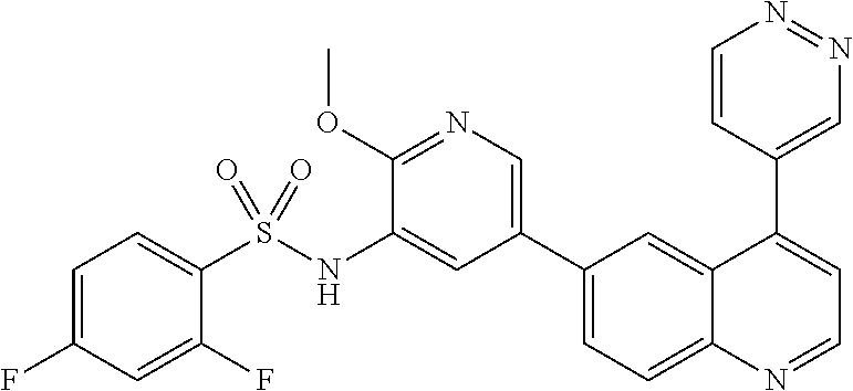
C1=C(F)C=C(F)C(S(NC2=CC(C3=CC=C4C(=C3)C(C3=CN=NC=C3)=CC=N4)=CN=C2OC)(=O)=O)=C1
